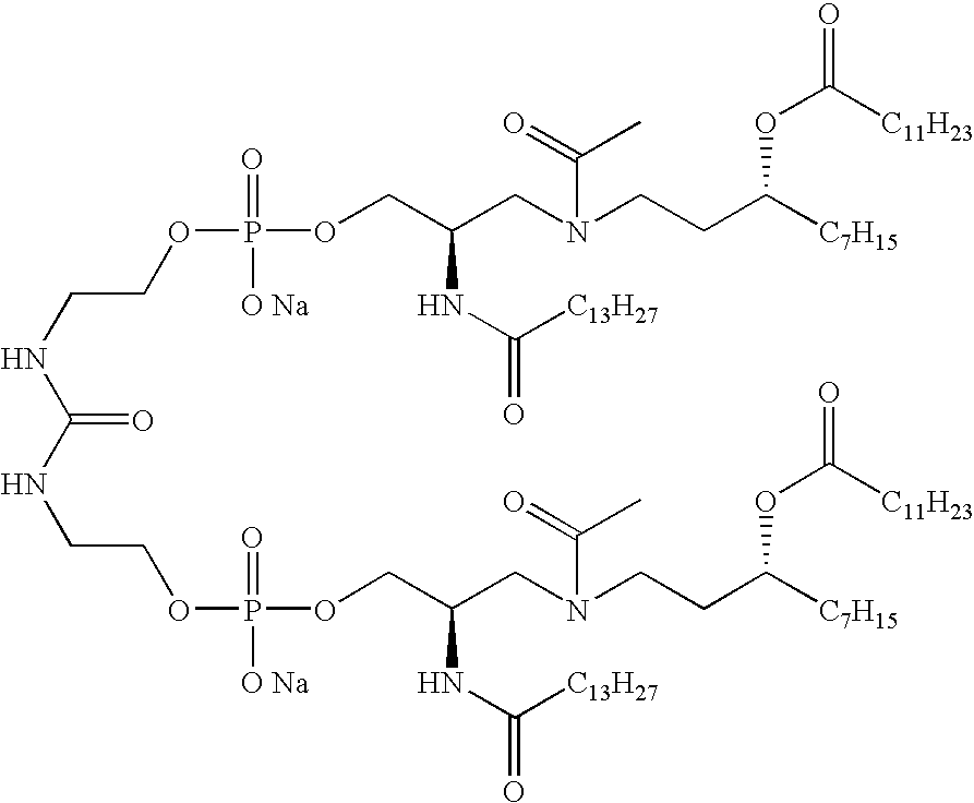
C(NC(=O)NCCOP([O Na])(=O)OCC(CN(CCC([C7H15])OC(=O)[C11H23])C(=O)C)NC(=O)[C13H27])COP(=O)([O Na])OCC(CN(CCC([C7H15])OC(=O)[C11H23])C(C)=O)NC([C13H27])=O
